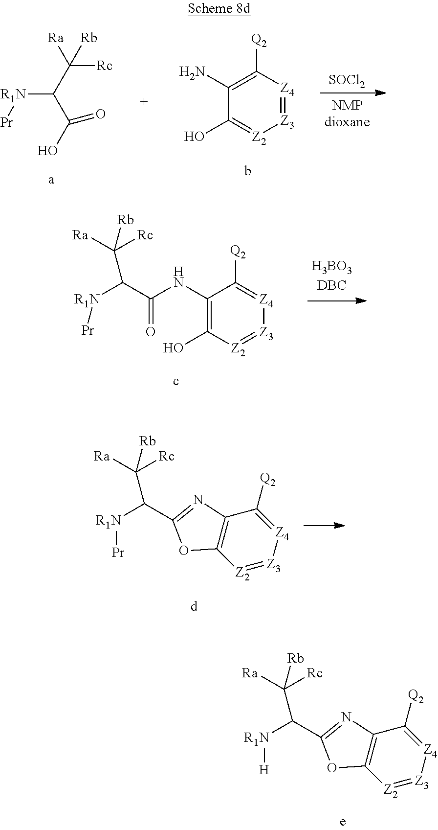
[Z3]1=[Z2]C2=C(C([Q2])=[Z4]1)N=C(C([R1N][Pr])C([Ra])([Rc])[Rb])O2.[Z3]1=[Z2]C2=C(C([Q2])=[Z4]1)N=C(C([R1N][H])C([Ra])([Rc])[Rb])O2.C1(N)=C([Q2])[Z4]=[Z3][Z2]=C1O.[R1N](C(C([Ra])([Rc])[Rb])C(O)=O)[Pr].[SOCl2].C1(NC(=O)C([R1N][Pr])C([Ra])([Rc])[Rb])=C(O)[Z2]=[Z3][Z4]=C1[Q2]
